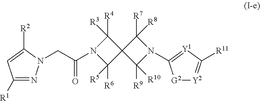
C1([R1])=NN(CC(=O)N2C([R6])([R5])C3(C2([R4])[R3])C([R9])([R10])N(C2=[Y1]C([R11])=[Y2][G2]2)C3([R7])[R8])C([R2])=C1
